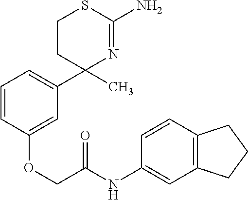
C1=CC=C(C2(C)N=C(N)SCC2)C=C1OCC(NC1=CC2=C(C=C1)CCC2)=O
